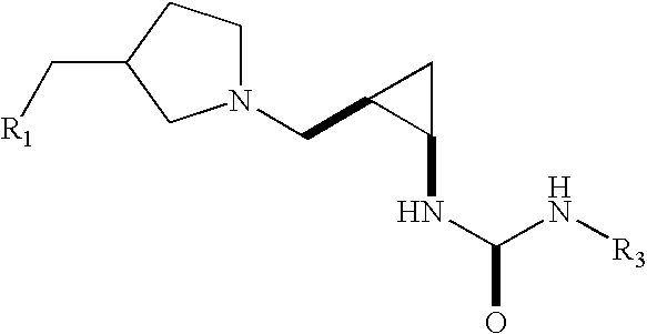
N1(CC2C(NC(N[R3])O)C2)CCC(C[R1])C1
